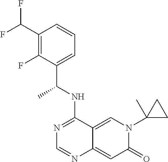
C1(C(F)F)=C(F)C(C(NC2=NC=NC3=CC(=O)N(C4(C)CC4)C=C23)C)=CC=C1
